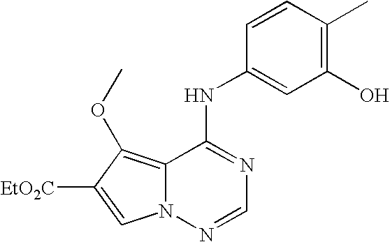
C12=C(OC)C([EtO2C])=CN1N=CN=C2NC1=CC(O)=C(C)C=C1
